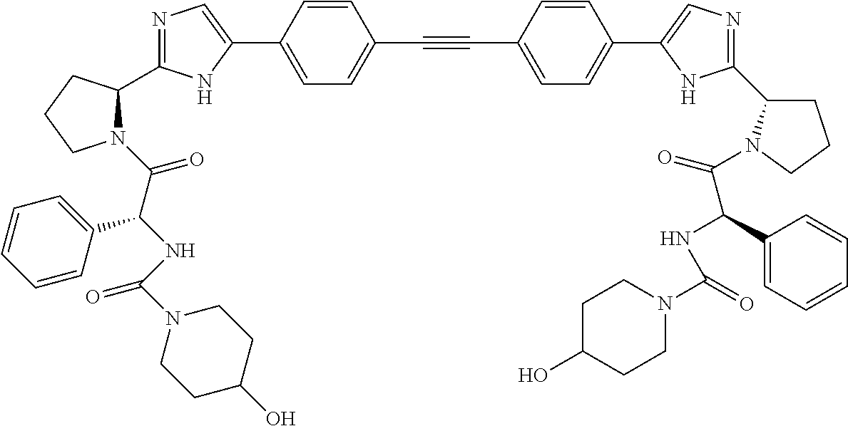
N1=C(C2N(C(C(NC(N3CCC(O)CC3)=O)C3=CC=CC=C3)=O)CCC2)NC(C2=CC=C(C#CC3=CC=C(C4=CN=C(C5CCCN5C(=O)C(NC(=O)N5CCC(O)CC5)C5=CC=CC=C5)N4)C=C3)C=C2)=C1
